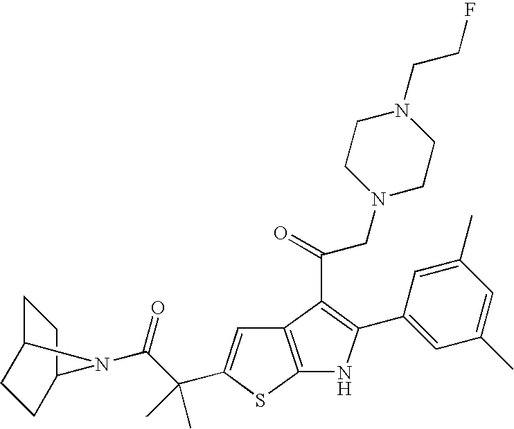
C12=C(SC(C(C(=O)N3C4CCC3CC4)(C)C)=C1)NC(C1=CC(C)=CC(C)=C1)=C2C(=O)CN1CCN(CCF)CC1
